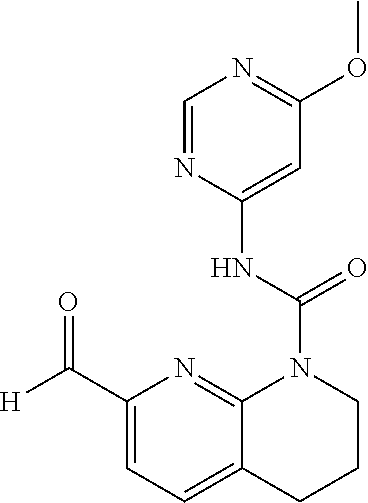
C1=NC(NC(N2C3=NC(C([H])=O)=CC=C3CCC2)=O)=CC(OC)=N1
